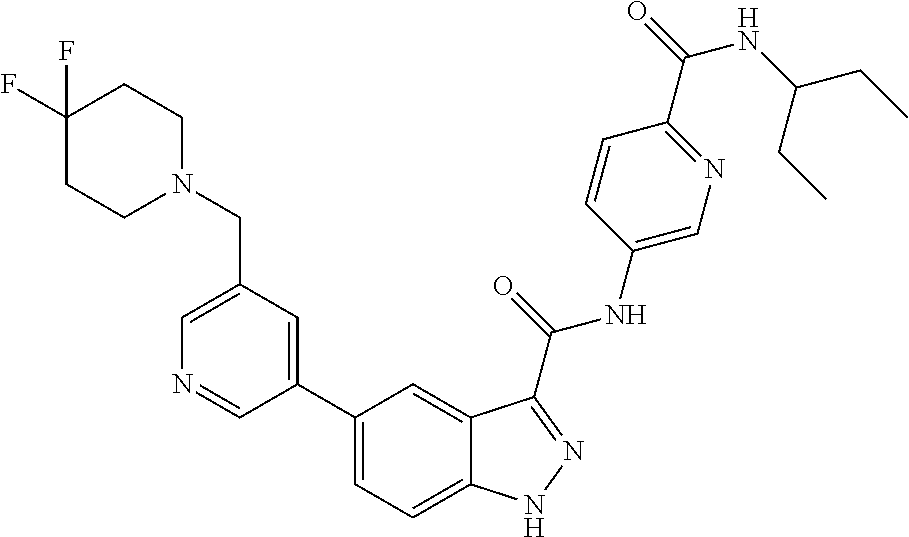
C1(CN2CCC(F)(F)CC2)=CN=CC(C2=CC=C3C(=C2)C(C(NC2=CN=C(C(=O)NC(CC)CC)C=C2)=O)=NN3)=C1
